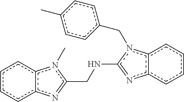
c1ccc2c(c1)n(C)c(CNc1n(Cc3ccc(C)cc3)c3c(n=1)cccc3)=n2
